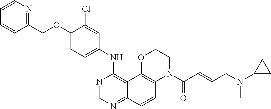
C1=CN=C(COC2=CC=C(NC3=C4C(=NC=N3)C=CC3=C4OCCN3C(=O)C=CCN(C3CC3)C)C=C2Cl)C=C1
